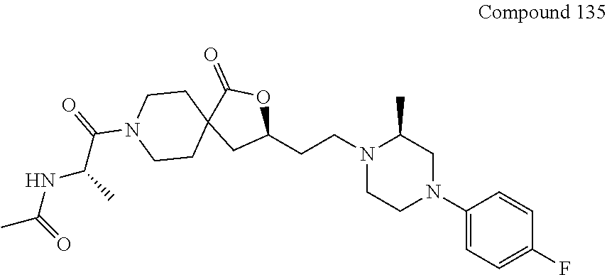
C1(N2CC(C)N(CCC3OC(=O)C4(C3)CCN(C(C(NC(C)=O)C)=O)CC4)CC2)=CC=C(F)C=C1
